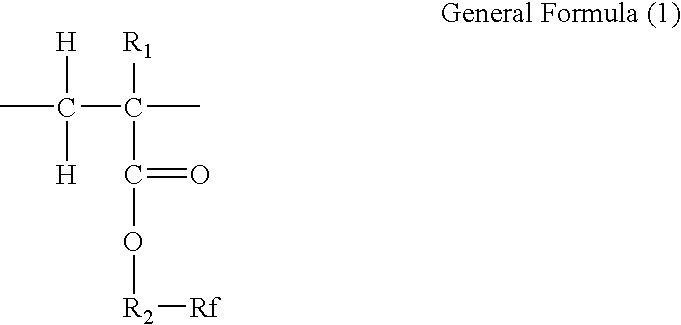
CC(C(C)([R1])C(=O)O[R2][Rf])([H])[H]
